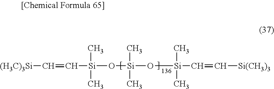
[(H3C)3Si]C=C[Si](O[Si](O[Si](C=C[Si(CH3)3])(C)C)(C)C)(C)C
